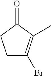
C1C(Br)=C(C)C(=O)C1
